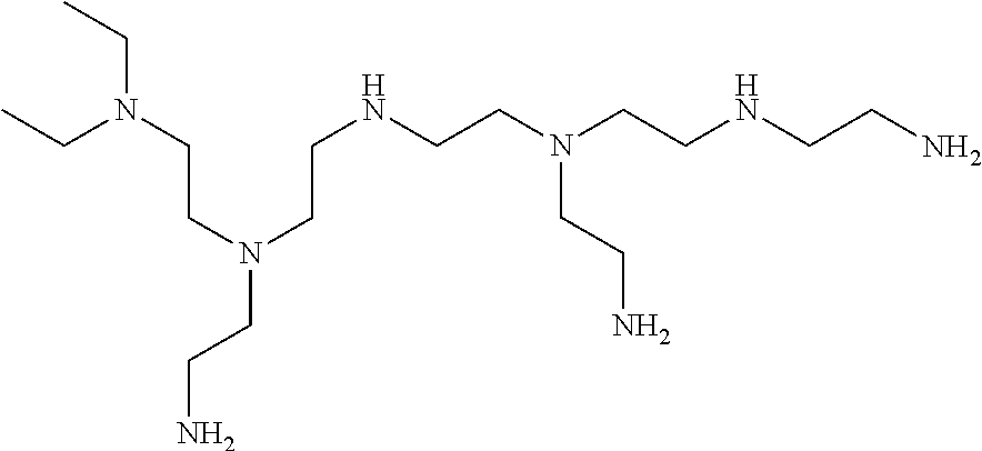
CCN(CCN(CCN)CCNCCN(CCN)CCNCCN)CC
